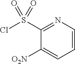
C1(S(Cl)(=O)=O)=NC=CC=C1[O2N]
